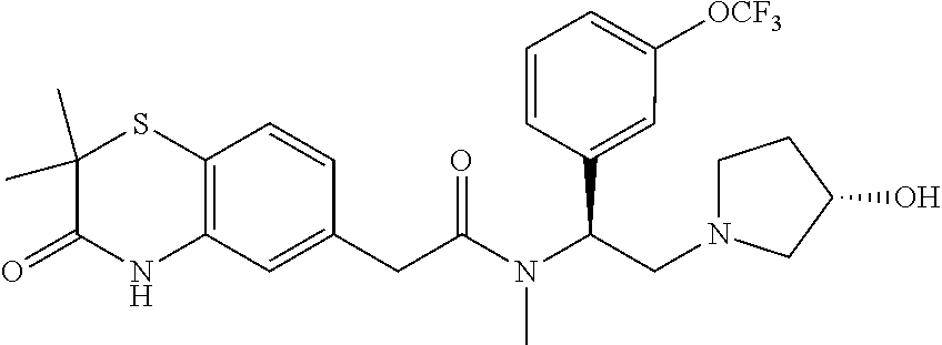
C12=C(C=C(CC(N(C(C3=CC([OCF3])=CC=C3)CN3CCC(O)C3)C)=O)C=C1)NC(=O)C(C)(C)S2
